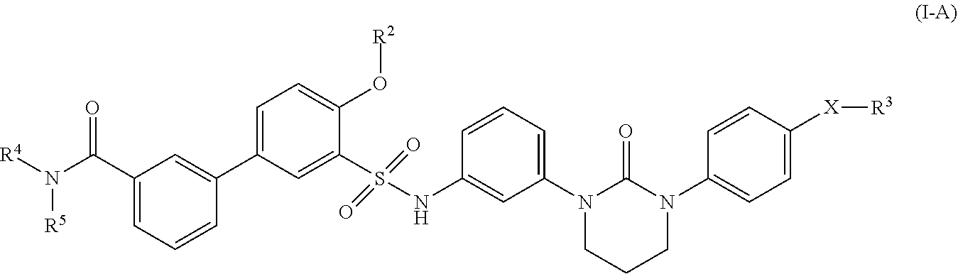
[R4]N(C(=O)C1=CC=CC(C2=CC=C(O[R2])C(S(=O)(=O)NC3=CC(N4CCCN(C5=CC=C([X][R3])C=C5)C4=O)=CC=C3)=C2)=C1)[R5]
